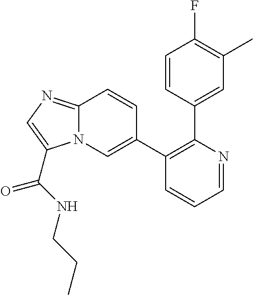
C1(C2=CN3C(=NC=C3C(NCCC)=O)C=C2)=C(C2=CC(C)=C(F)C=C2)N=CC=C1
